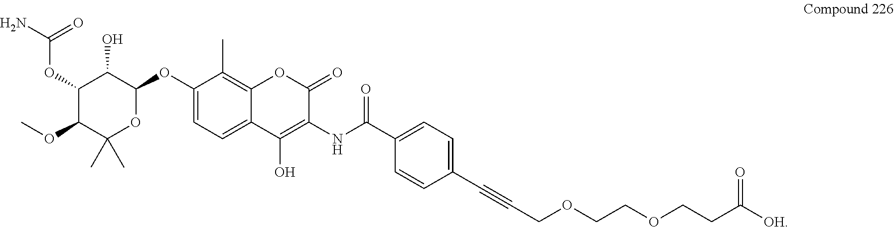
C1(C(=O)NC2=C(O)C3=CC=C(OC4C(O)C(OC(N)=O)C(OC)C(C)(C)O4)C(C)=C3OC2=O)=CC=C(C#CCOCCOCCC([OH])=O)C=C1
